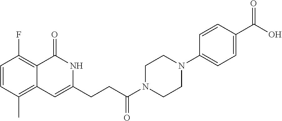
C1=CC(C)=C2C(=C1F)C(=O)NC(CCC(N1CCN(C3=CC=C(C(O)=O)C=C3)CC1)=O)=C2
